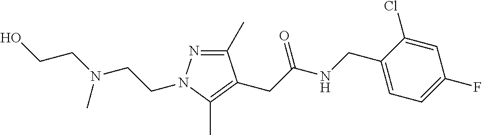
C1(C)=NN(CCN(CCO)C)C(C)=C1CC(NCC1=CC=C(F)C=C1Cl)=O
